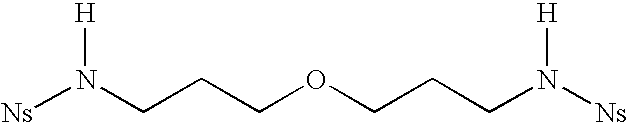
[Ns]N([H])CCCOCCCN([Ns])[H]
